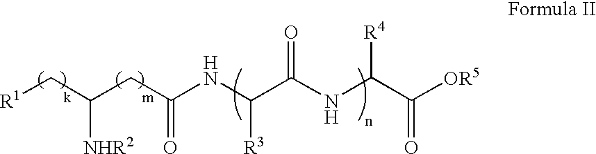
[R1]CC(CC(NC(C(NC(C(=O)[OR5])[R4])=O)[R3])=O)[NHR2]
